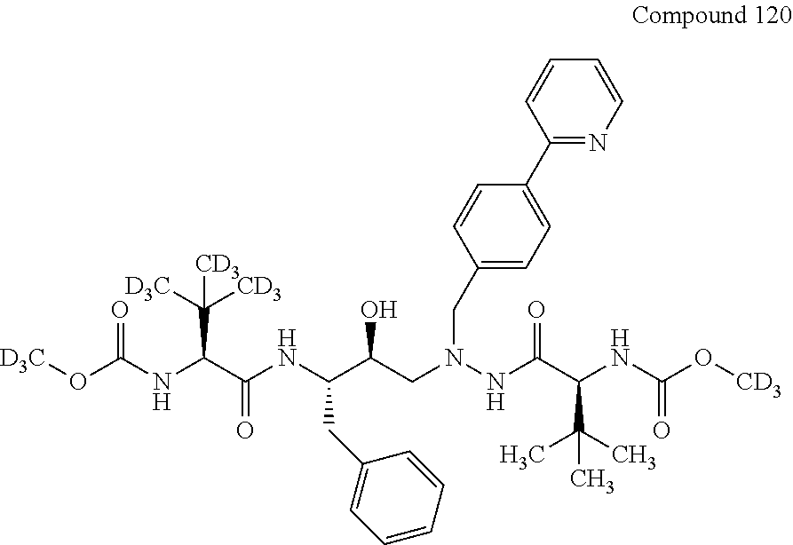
[D3C]OC(NC(C(NC(C(O)CN(NC(C(NC(O[CD3])=O)C(C)(C)C)=O)CC1=CC=C(C2=NC=CC=C2)C=C1)CC1=CC=CC=C1)=O)C([D3C])([CD3])[CD3])=O
